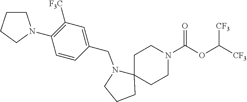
[CF3]C(OC(N1CCC2(CC1)N(CC1=CC([F3C])=C(N3CCCC3)C=C1)CCC2)=O)[CF3]
